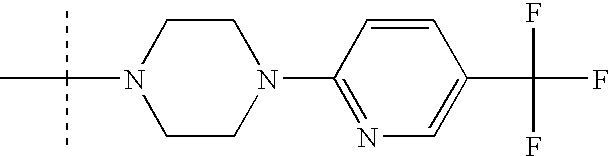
N1(C(C)(C)C)CCN(C2=NC=C(C(F)(F)F)C=C2)CC1
